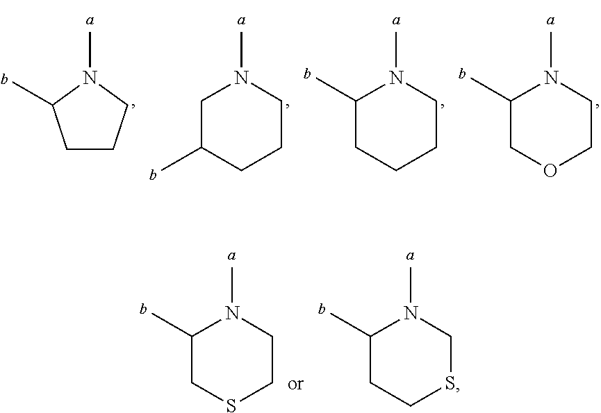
N1(C)CC(C)CCC1.N1(C)C(C)CCCC1.N1(C)C(C)COCC1.C1CCN(C)C1C.N1(C)C(C)CSCC1.N1(C)C(C)CCSC1
